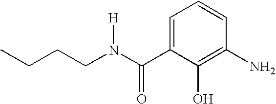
CCCCN([H])C(=O)C1=CC=CC(N)=C1O
